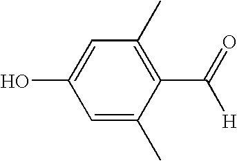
C1=C(C)C(C(=O)[H])=C(C)C=C1O
